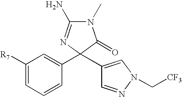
N1(C)C(N)=NC(C2=CC([R7])=CC=C2)(C2=CN(C[CF3])N=C2)C1=O
